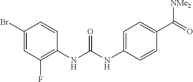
C1=C(Br)C=CC(NC(NC2=CC=C(C(=O)[NMe2])C=C2)=O)=C1F
